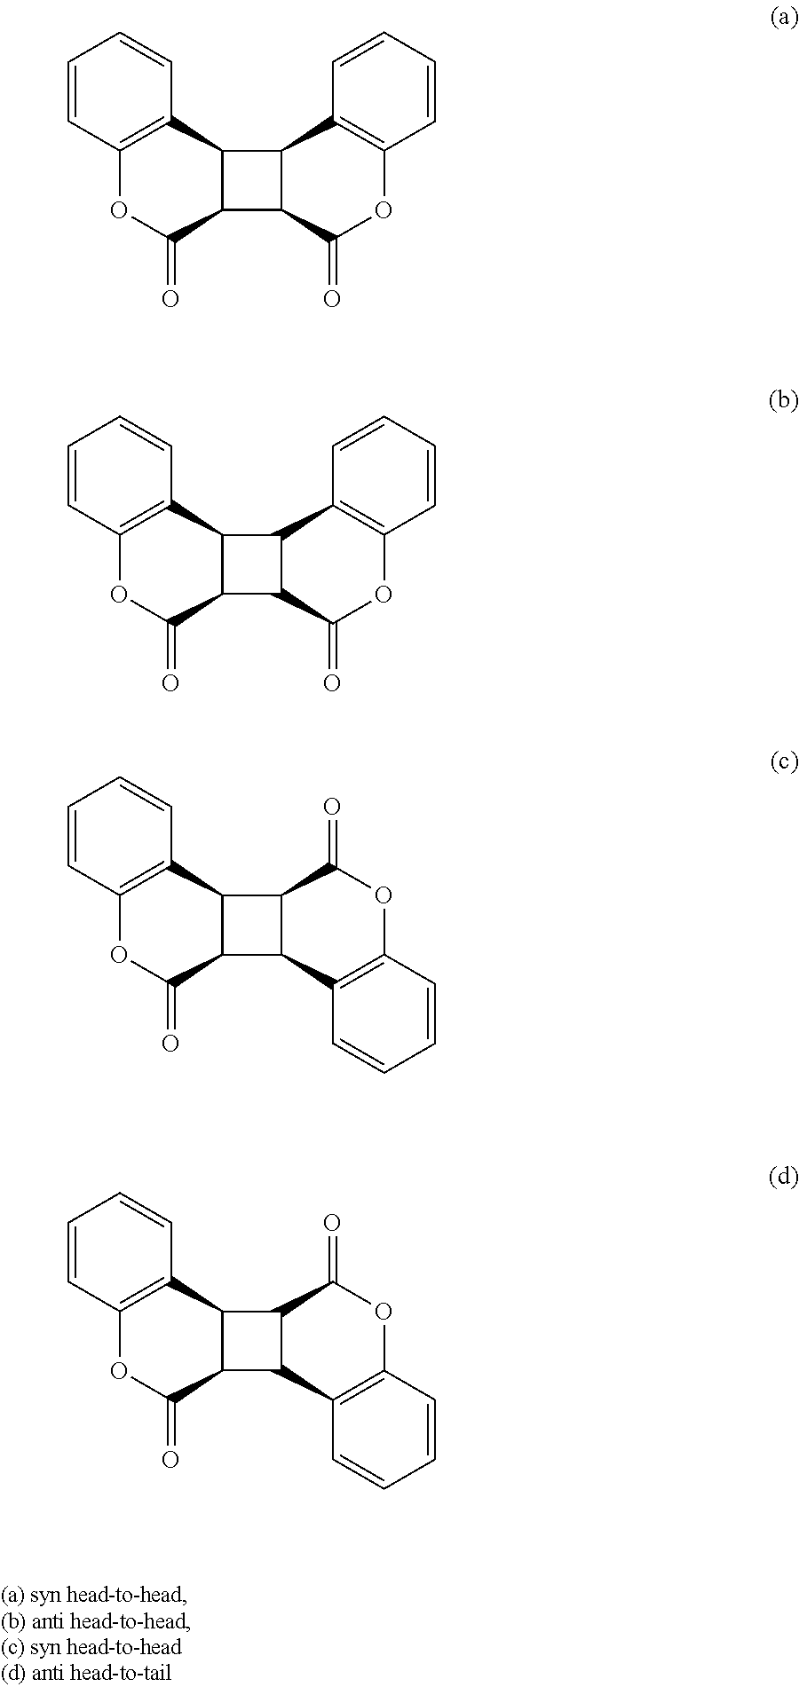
C1=CC2=C(C=C1)C1C(C(=O)O2)C2C1C1=C(OC2=O)C=CC=C1.C1=CC2=C(C=C1)C1C(C(=O)O2)C2C1C1=C(OC2=O)C=CC=C1.C1=CC2=C(C=C1)C1C(C(=O)O2)C2C1C(=O)OC1=C2C=CC=C1.C1=CC2=C(C=C1)C1C(C(=O)O2)C2C1C(=O)OC1=C2C=CC=C1
